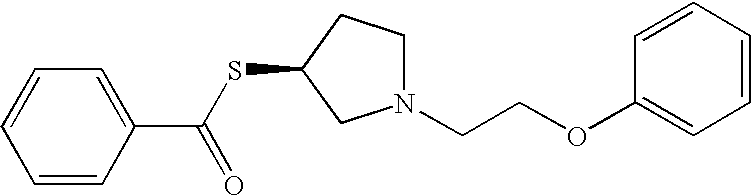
C1=CC=C(C(SC2CN(CCOC3=CC=CC=C3)CC2)=O)C=C1
